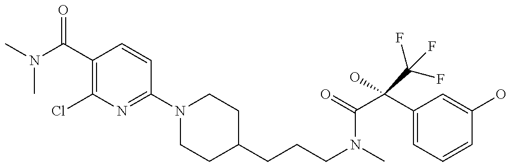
CN(C)C(=O)C1=C(Cl)N=C(N2CCC(CCCN(C)C(=O)C(C3=CC=CC(O)=C3)(O)C(F)(F)F)CC2)C=C1
